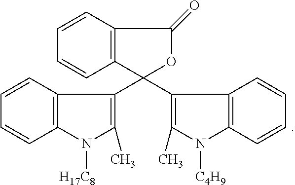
C1=CC2=C(C=C1)C(C1=C(C)N([C4H9])C3=C1C=CC=C3)(C1=C(C)N([H17C8])C3=C1C=CC=C3)OC2=O
